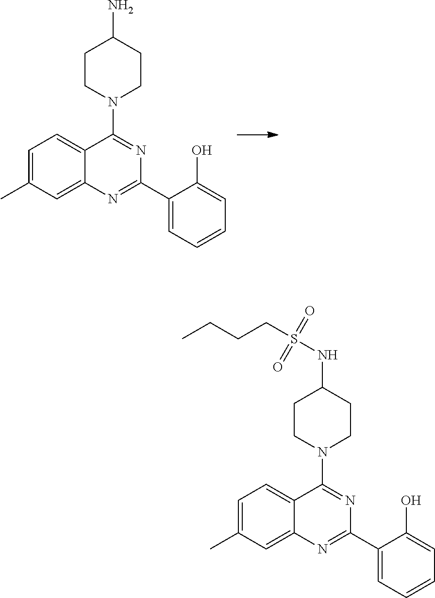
C1=C(C)C=C2C(=C1)C(N1CCC(N)CC1)=NC(C1=CC=CC=C1O)=N2.C1=C(C)C=C2C(=C1)C(N1CCC(NS(CCCC)(=O)=O)CC1)=NC(C1=CC=CC=C1O)=N2
